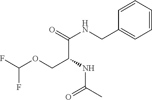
C(C(NC(C)=O)COC(F)F)(=O)NCC1=CC=CC=C1
